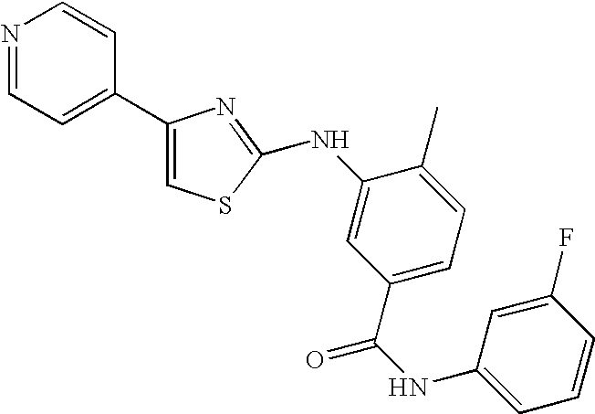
N1=CC=C(C2=CSC(NC3=CC(C(NC4=CC=CC(F)=C4)=O)=CC=C3C)=N2)C=C1
